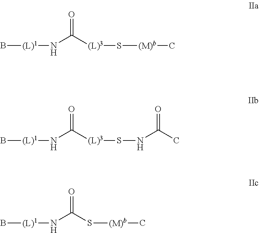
B[(L)1]NC([(L)3]S[(M)b]C)=O.B[(L)1]NC([(L)3]SNC(C)=O)=O.B[(L)1]NC(S[(M)b]C)=O
